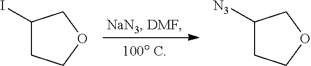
C1(I)CCOC1.C1([N3])CCOC1
